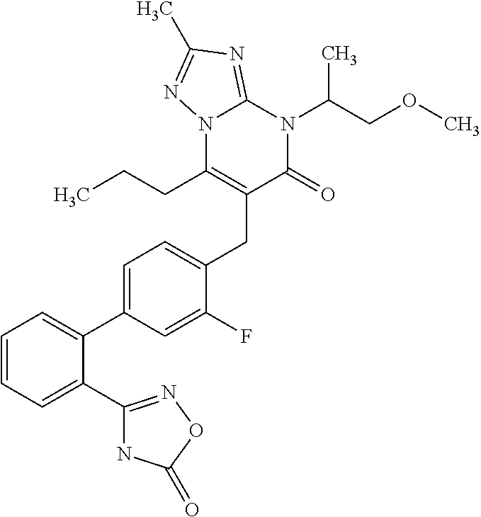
C1=CC=C(C2=NOC(=O)N2)C(C2=CC=C(CC3=C(CCC)N4C(=NC(C)=N4)N(C(COC)C)C3=O)C(F)=C2)=C1
